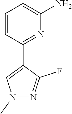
C1=CC(C2=CN(C)N=C2F)=NC(N)=C1
